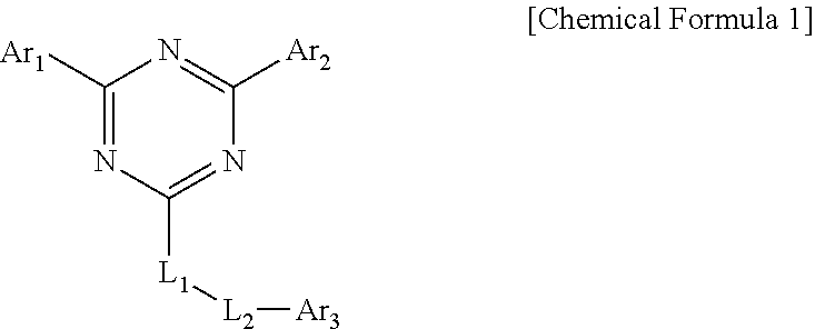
C1([Ar1])=NC([L1][L2][Ar3])=NC([Ar2])=N1
